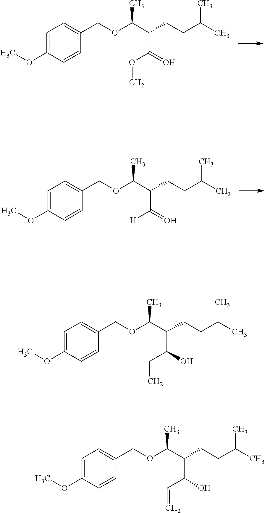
C(C(C(C(OCC1=CC=C(OC)C=C1)C)CCC(C)C)O)=C.C(C(C(C(OCC1=CC=C(OC)C=C1)C)CCC(C)C)O)=C.O(C(C(C(OCC1=CC=C(OC)C=C1)C)CCC(C)C)=O)C.[H]C(C(C(OCC1=CC=C(OC)C=C1)C)CCC(C)C)=O
